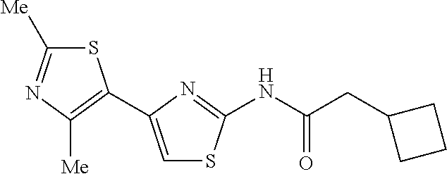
S1C([Me])=NC([Me])=C1C1=CSC(NC(CC2CCC2)=O)=N1
